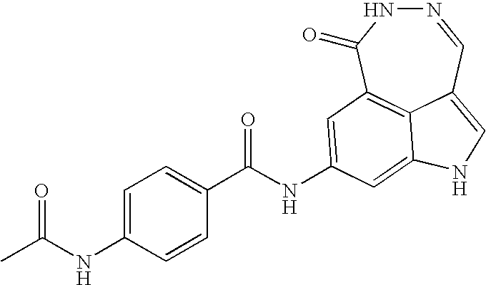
C(=O)(NC1=CC2=C3C(=CNC3=C1)C=NNC2=O)C1=CC=C(NC(=O)C)C=C1
